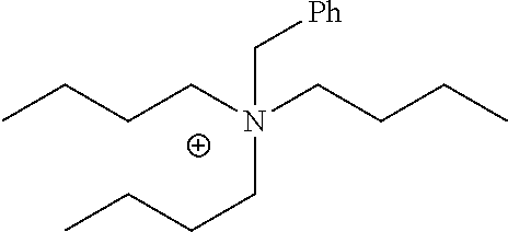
CCCCN(CCCC)(C[Ph])CCCC
